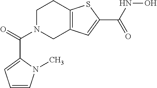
C1N(C(=O)C2=CC=CN2C)CC2=C(C1)SC(C(=O)NO)=C2
